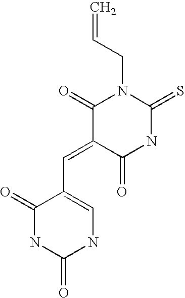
C(=C1C(=O)N(CC=C)C(=S)NC1=O)C1=CNC(=O)NC1=O
